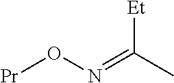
O(N=C([Et])C)[Pr]
